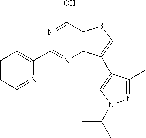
C1(C2=NC3=C(C(O)=N2)SC=C3C2=CN(C(C)C)N=C2C)=CC=CC=N1
